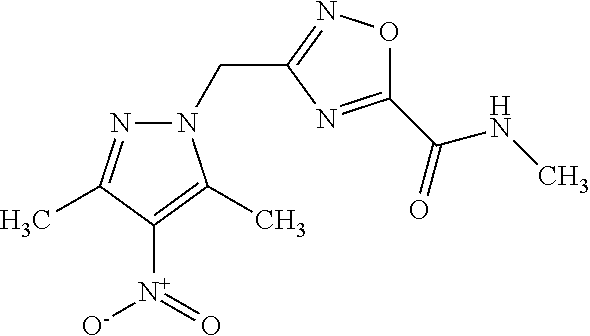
N1(CC2=NOC(C(=O)NC)=N2)N=C(C)C([N+]([O-])=O)=C1C
